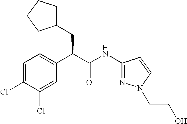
C1=C(Cl)C(Cl)=CC(C(C(NC2=NN(CCO)C=C2)=O)CC2CCCC2)=C1
